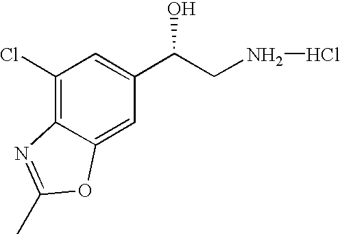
C1(Cl)=C2C(=CC(C(CNCl)O)=C1)OC(C)=N2
